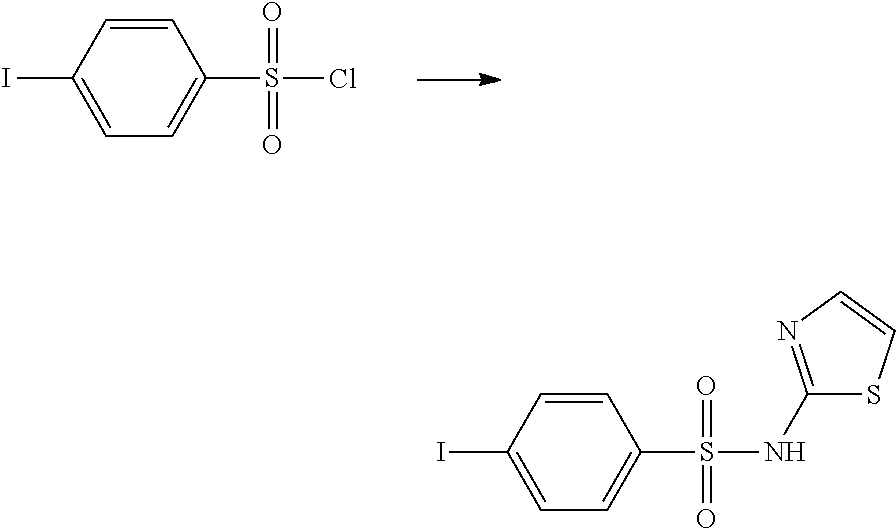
C1(I)=CC=C(S(NC2=NC=CS2)(=O)=O)C=C1.C1(I)=CC=C(S(Cl)(=O)=O)C=C1
